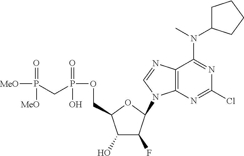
C1(O)C(F)C(N2C3=C(N=C2)C(N(C2CCCC2)C)=NC(Cl)=N3)OC1COP(=O)(O)CP([MeO])(=O)[MeO]
